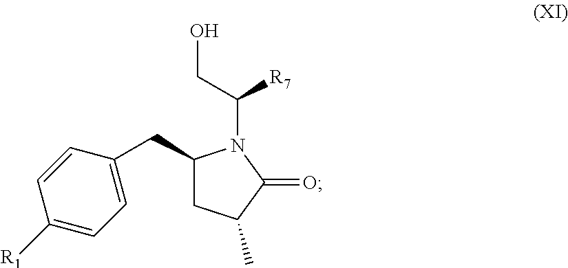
C1(CC2=CC=C([R1])C=C2)CC(C)C(=O)N1C(CO)[R7]
